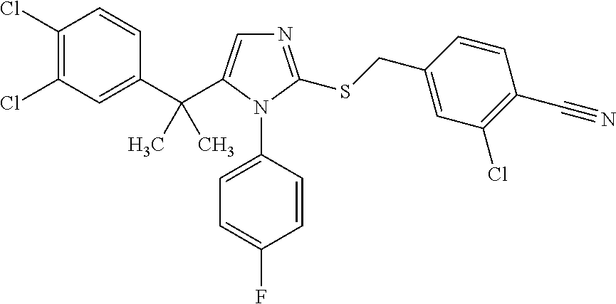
C1(C(C2=CN=C(SCC3=CC(Cl)=C(C#N)C=C3)N2C2=CC=C(F)C=C2)(C)C)=CC(Cl)=C(Cl)C=C1
